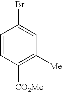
C1=CC([CO2Me])=C([Me])C=C1Br
